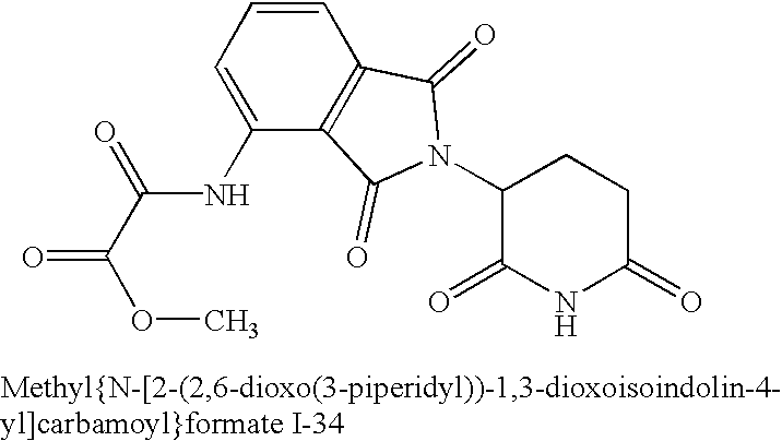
C1=CC=C(NC(=O)C(OC)=O)C2=C1C(=O)N(C1C(=O)NC(=O)CC1)C2=O
